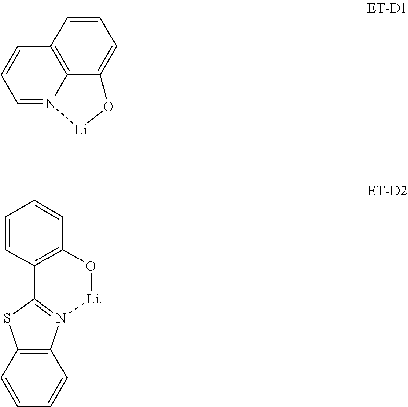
C12=C3N(=CC=C1)[Li]OC3=CC=C2.C12=C(N3=C(S1)C1=C(C=CC=C1)O[Li]3)C=CC=C2
